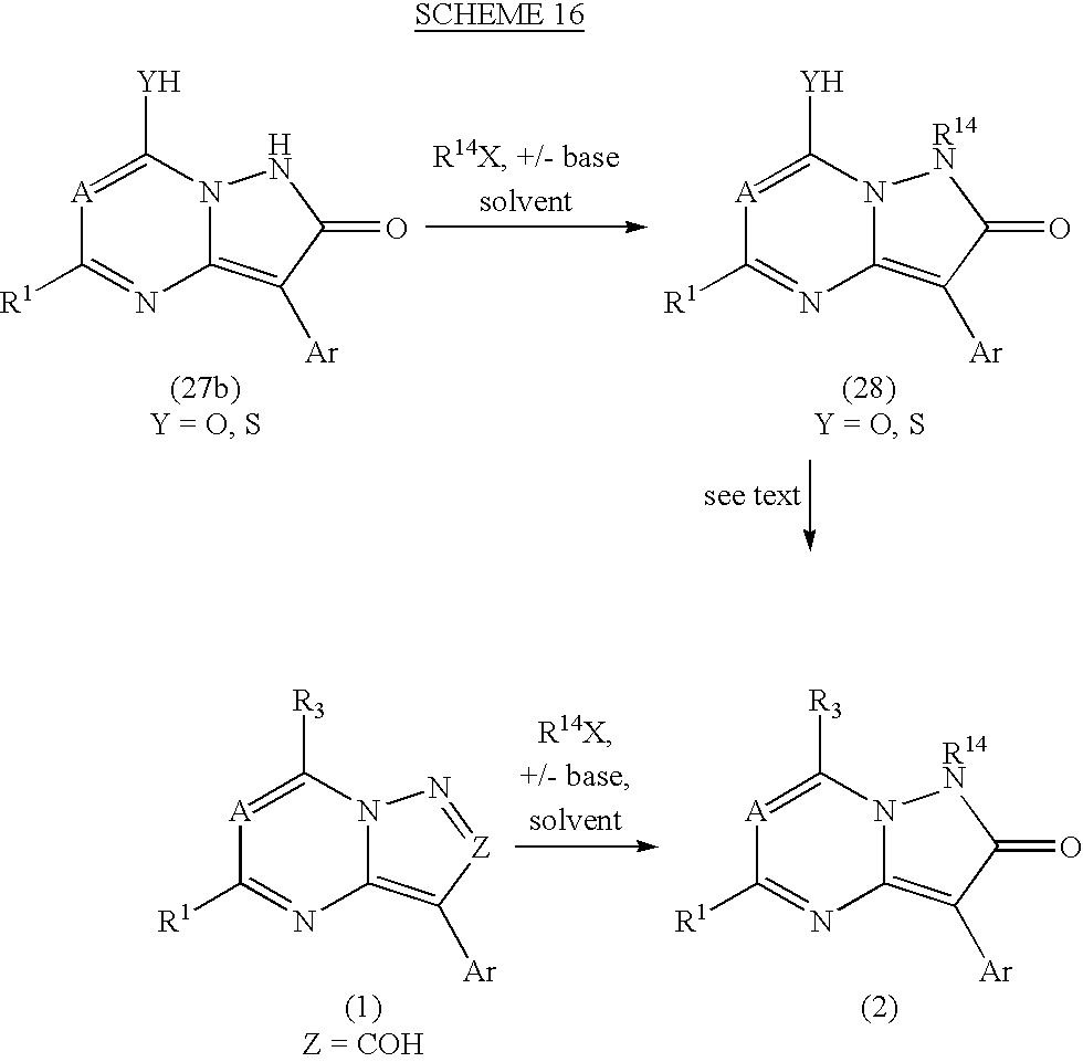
N12C(=C([Ar])C(=O)N1)N=C([R1])[A]=C2[Y].N12C(=C([Ar])C(=O)[R14N]1)N=C([R1])[A]=C2[Y].N12C(=C([Ar])[Z]=N1)N=C([R1])[A]=C2[R3].N12C(=C([Ar])C(=O)[R14N]1)N=C([R1])[A]=C2[R3]
